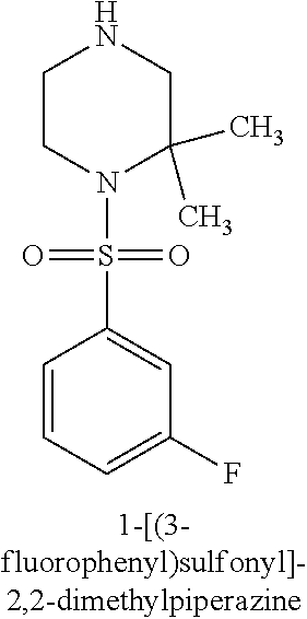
C1CN(S(=O)(=O)C2=CC(F)=CC=C2)C(C)(C)CN1
